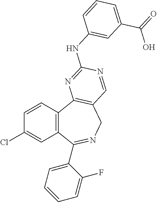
C1=CC2=C(C=C1Cl)C(C1=CC=CC=C1F)=NCC1=C2N=C(NC2=CC(C(=O)O)=CC=C2)N=C1
